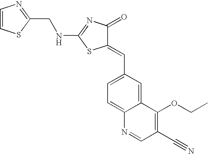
C1=CSC(CNC2=NC(=O)C(=CC3=CC=C4C(=C3)C(OCC)=C(C#N)C=N4)S2)=N1
